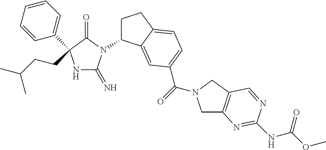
N1C(=N)N(C2CCC3=CC=C(C(=O)N4CC5=C(C4)C=NC(NC(OC)=O)=N5)C=C23)C(=O)C1(C1=CC=CC=C1)CCC(C)C
